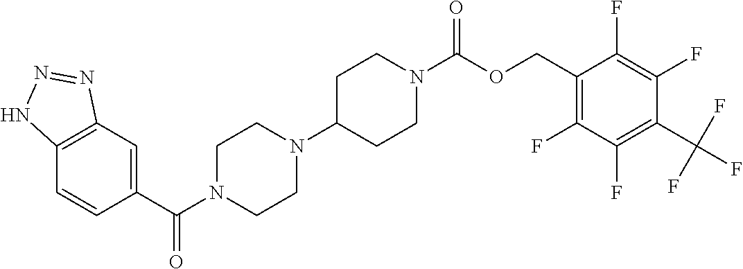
C12=C(C=C(C(N3CCN(C4CCN(C(OCC5=C(F)C(F)=C(C(F)(F)F)C(F)=C5F)=O)CC4)CC3)=O)C=C1)N=NN2
